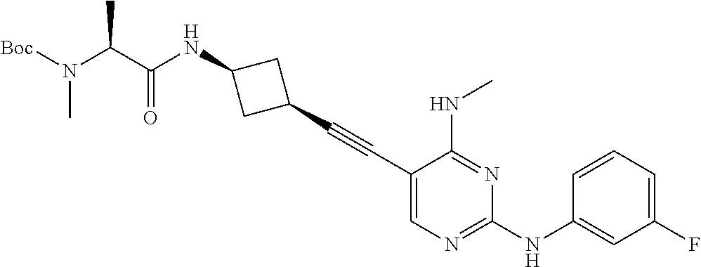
C1(C#CC2CC(NC(C(N([Boc])C)C)=O)C2)=CN=C(NC2=CC(F)=CC=C2)N=C1NC
